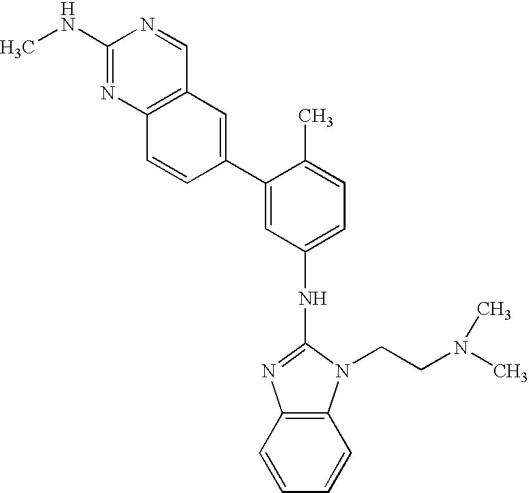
CNC1=NC2=C(C=N1)C=C(C1=CC(NC3=NC4=C(N3CCN(C)C)C=CC=C4)=CC=C1C)C=C2
